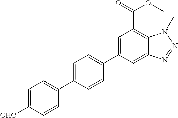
C12=CC(C3=CC=C(C4=CC=C([OHC])C=C4)C=C3)=CC(C(=O)OC)=C1N(C)N=N2
